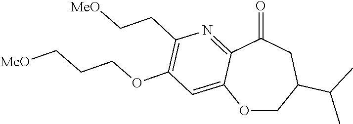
O=C1CC(C(C)C)COC2=CC(OCCC[MeO])=C(CC[MeO])N=C12
